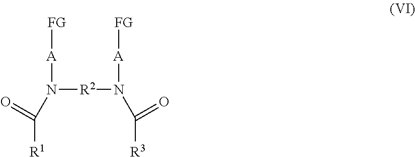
N([R2]N([A][FG])C([R3])=O)([A][FG])C([R1])=O
